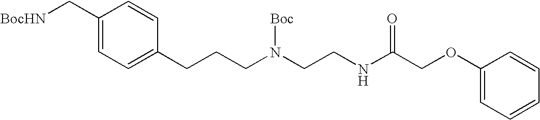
C1(C[BocHN])=CC=C(CCCN(CCNC(COC2=CC=CC=C2)=O)[Boc])C=C1
